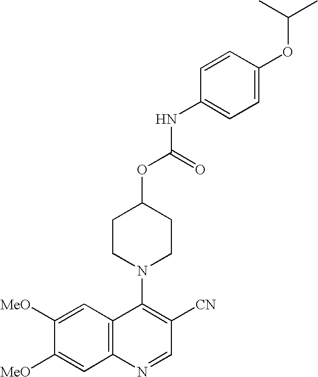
C1([MeO])=CC2=C(C=C1[MeO])N=CC([CN])=C2N1CCC(OC(=O)NC2=CC=C(OC(C)C)C=C2)CC1
